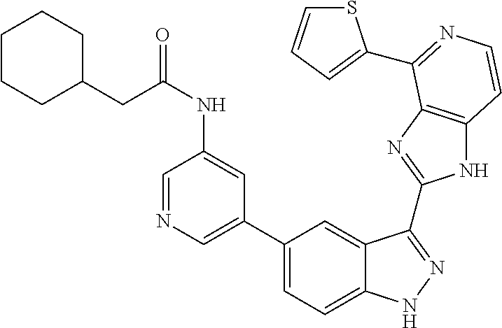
C1(C2=CN=CC(NC(CC3CCCCC3)=O)=C2)=CC=C2C(=C1)C(C1=NC3=C(N1)C=CN=C3C1=CC=CS1)=NN2
